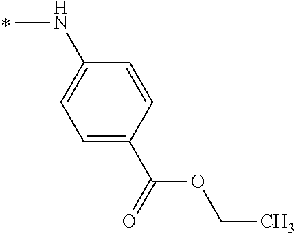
CNC1=CC=C(C(=O)OCC)C=C1
